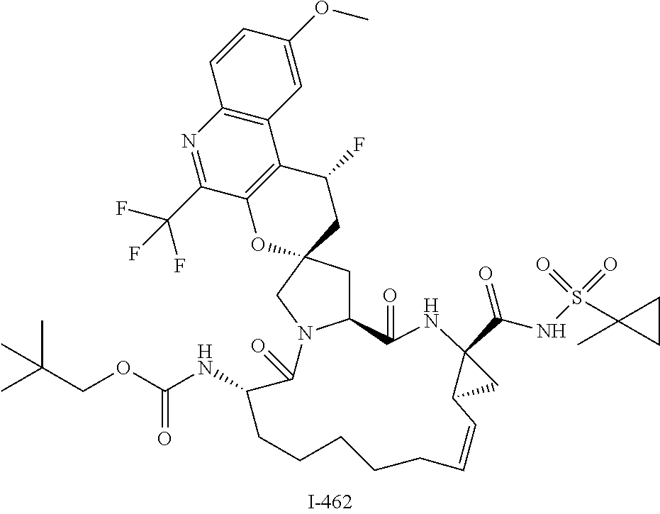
C1(=O)NC2(C(NS(=O)(=O)C3(C)CC3)=O)C(C2)C=CCCCCCC(NC(OCC(C)(C)C)=O)C(=O)N2C1CC1(CC(F)C3=C(O1)C(C(F)(F)F)=NC1=C3C=C(OC)C=C1)C2
